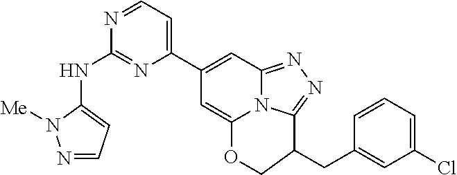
N1=CC=C(C2=CC3=NN=C4N3C(=C2)OCC4CC2=CC(Cl)=CC=C2)N=C1NC1=CC=NN1[Me]
